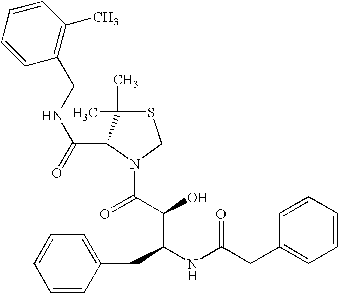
S1C(C)(C)C(C(=O)NCC2=C(C)C=CC=C2)N(C(C(O)C(NC(CC2=CC=CC=C2)=O)CC2=CC=CC=C2)=O)C1
